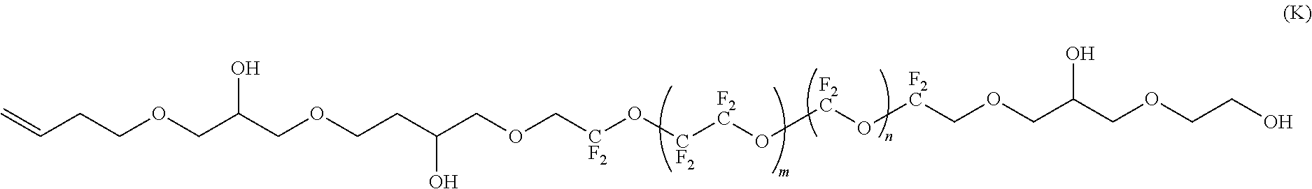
C(C(COCCC(COC[CF2]O[CF2][F2C]O[F2C]O[F2C]COCC(COCCO)O)O)O)OCCC=C
